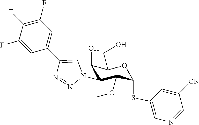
C1(F)=CC(C2=CN(C3C(O)C(CO)OC(SC4=CN=CC([CN])=C4)C3OC)N=N2)=CC(F)=C1F
